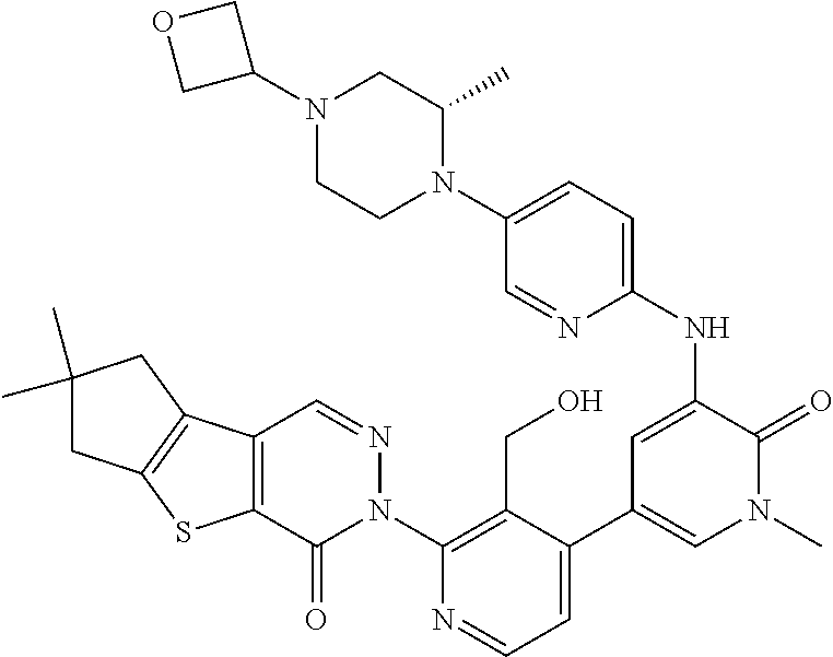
C1(N2N=CC3=C(C2=O)SC2=C3CC(C)(C)C2)=C(CO)C(C2=CN(C)C(=O)C(NC3=CC=C(N4C(C)CN(C5COC5)CC4)C=N3)=C2)=CC=N1
